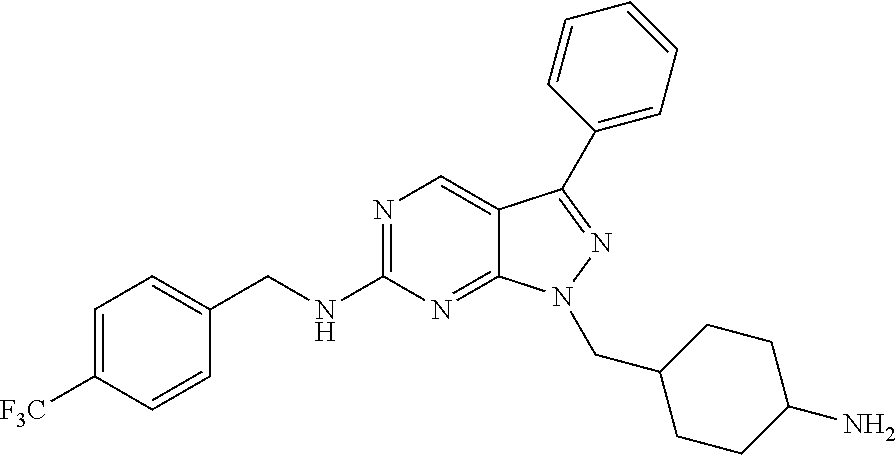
N1=C(NCC2=CC=C([F3C])C=C2)N=C2C(=C1)C(C1=CC=CC=C1)=NN2CC1CCC(N)CC1
